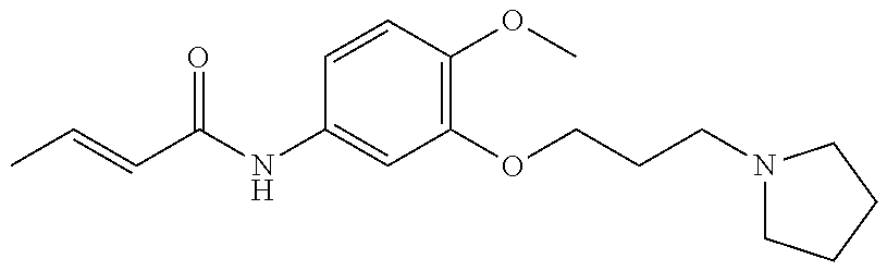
CC=CC(=O)NC1=CC(OCCCN2CCCC2)=C(OC)C=C1
